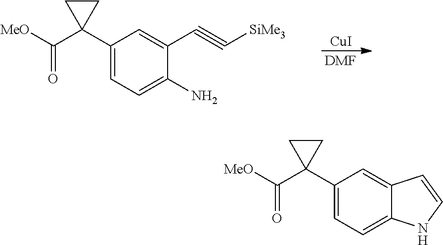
C1(C2(C([MeO])=O)CC2)=CC=C(N)C(C#C[SiMe3])=C1.[CuI].[DMF].C1(C2(C([MeO])=O)CC2)=CC=C2C(=C1)C=CN2
